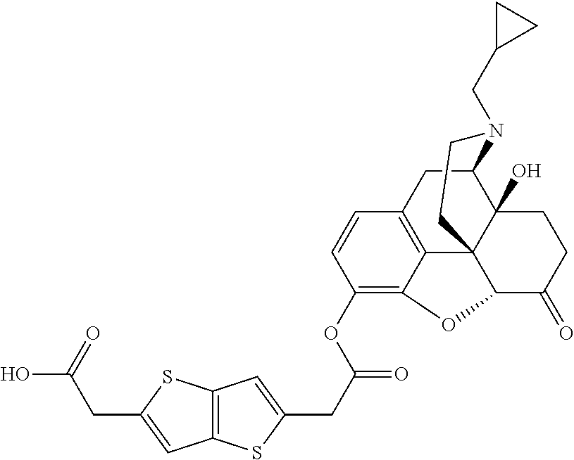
C12=C(C=C(CC(=O)OC3=C4C5=C(C=C3)CC3C6(O)C5(C(C(=O)CC6)O4)CCN3CC3CC3)S1)SC(CC(O)=O)=C2
